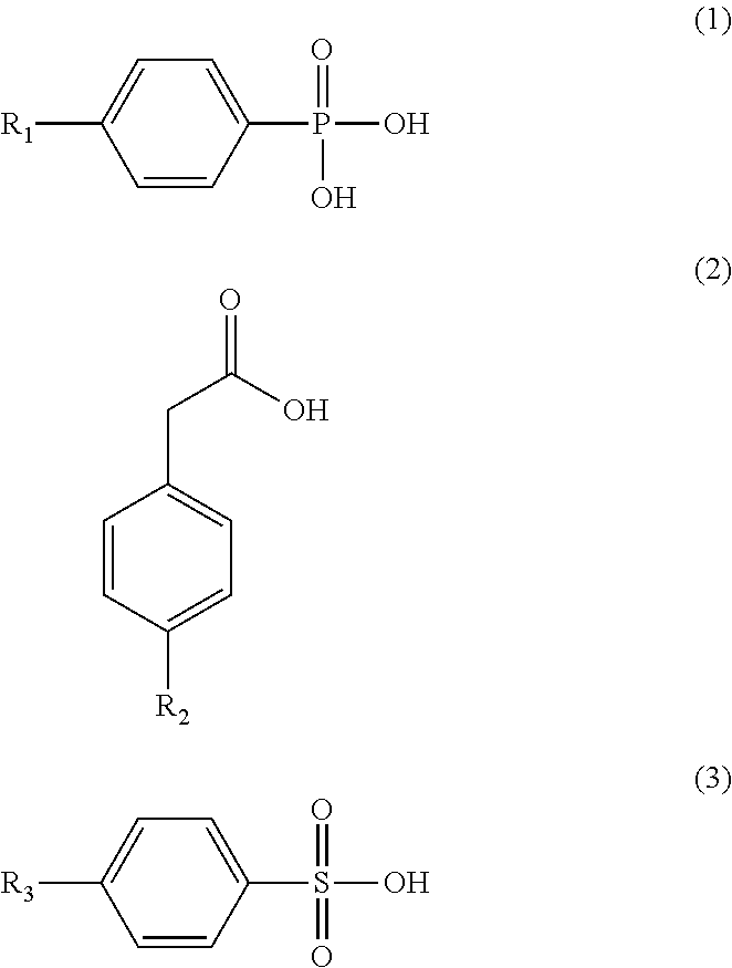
C1=CC(P(O)(=O)O)=CC=C1[R1].C1=CC([R2])=CC=C1CC(=O)O.C1=CC(S(O)(=O)=O)=CC=C1[R3]
